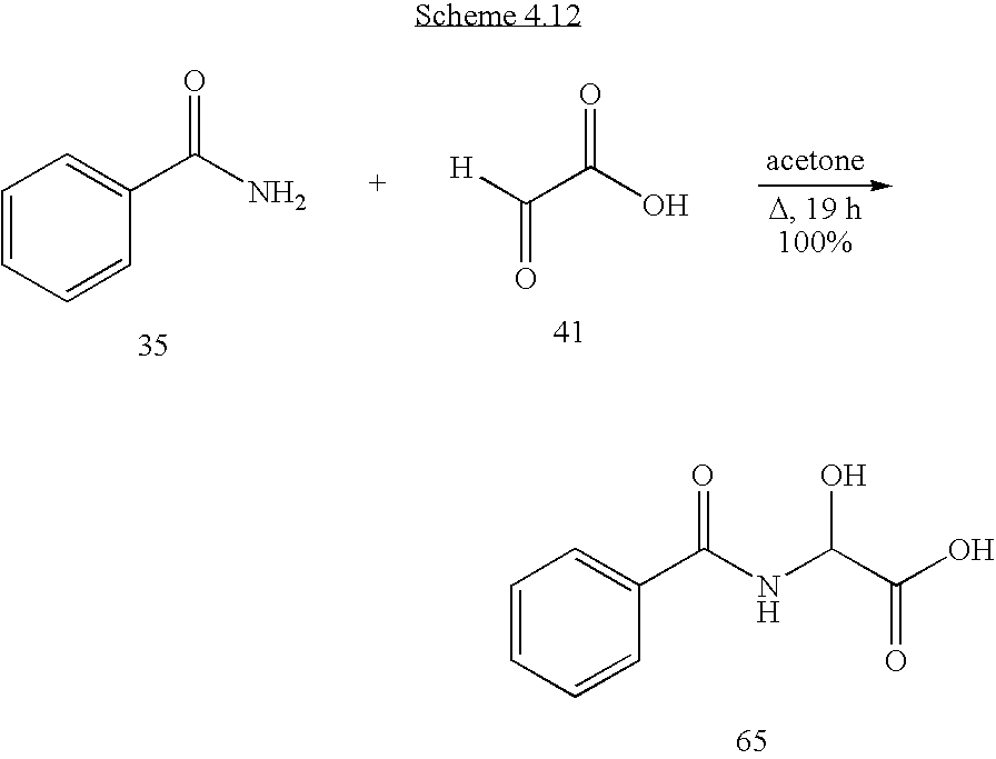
C1=CC=CC(C(NC(C(O)=O)O)=O)=C1.C1=CC=CC(C(N)=O)=C1.[H]C(C(O)=O)=O
